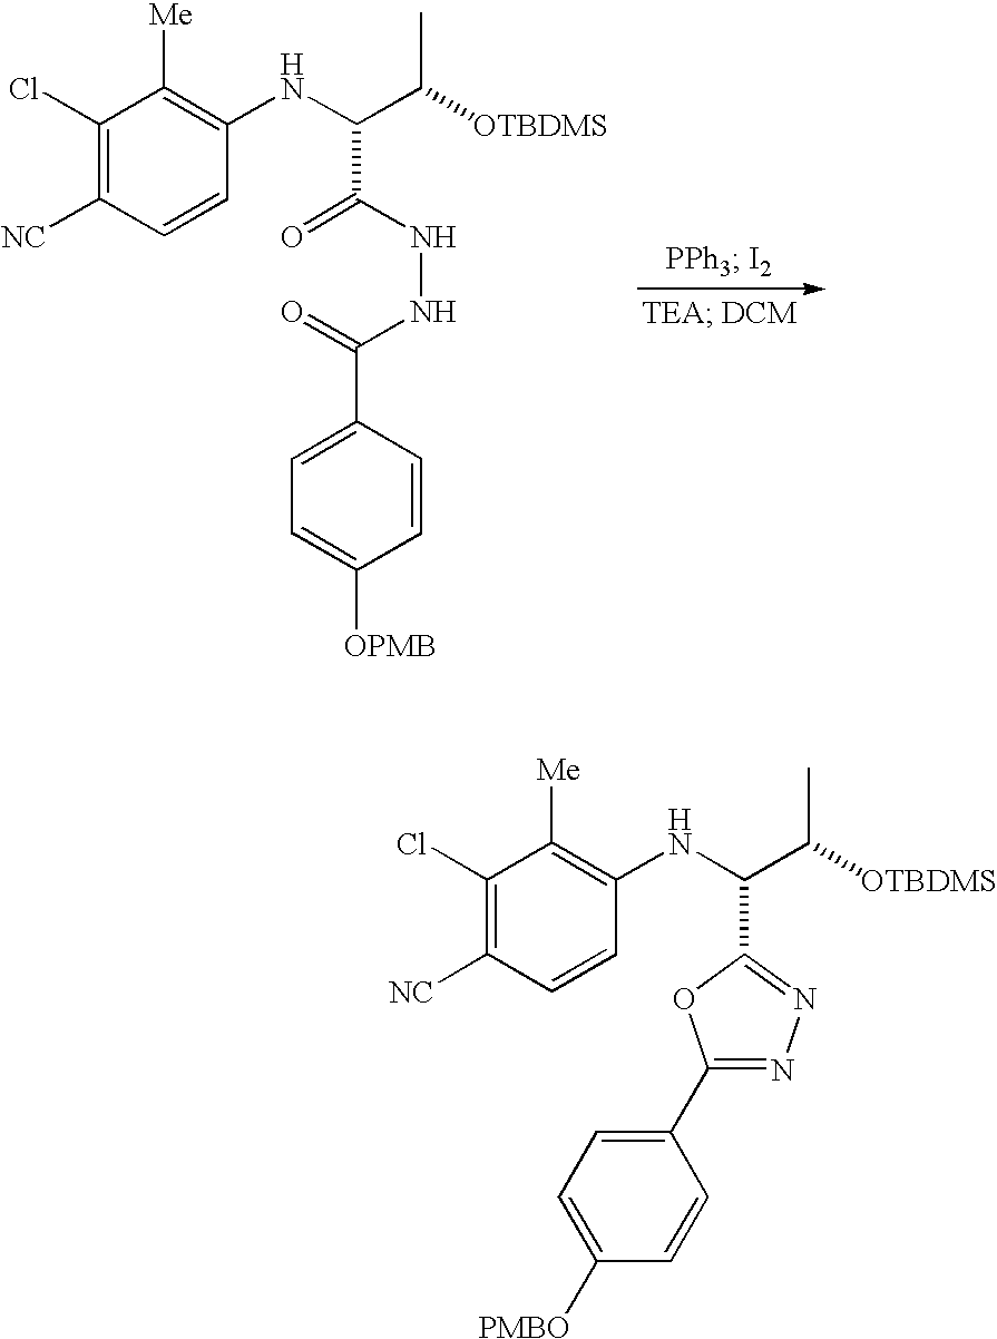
C1(Cl)=C([NC])C=CC(NC(C(C)[OTBDMS])C(=O)NNC(=O)C2=CC=C([OPMB])C=C2)=C1[Me].C1(Cl)=C([NC])C=CC(NC(C(C)[OTBDMS])C2=NN=C(C3=CC=C([PMBO])C=C3)O2)=C1[Me]
